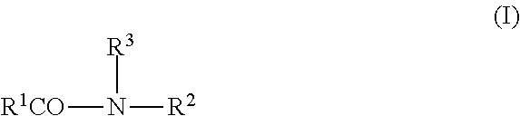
[R1CO]N([R3])[R2]
